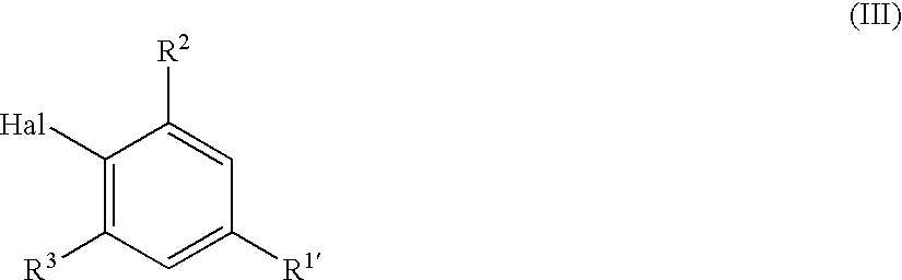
C1([Hal])=C([R3])C=C([R1])C=C1[R2]
